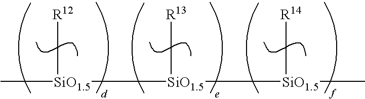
C[SiO1.5](C[R12])[SiO1.5](C[R13])[SiO1.5](C)C[R14]
